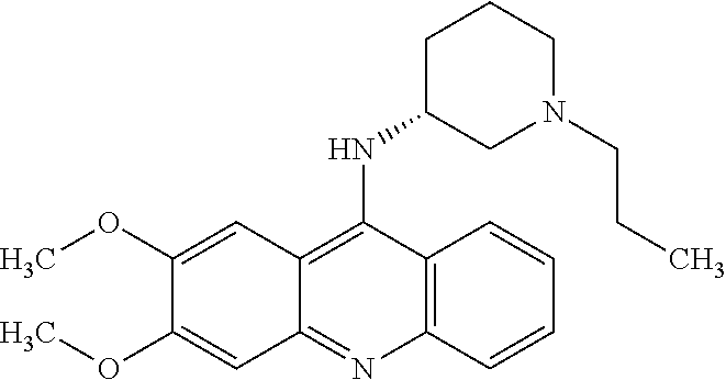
C12=C(N=C3C(=C1NC1CN(CCC)CCC1)C=C(OC)C(OC)=C3)C=CC=C2
